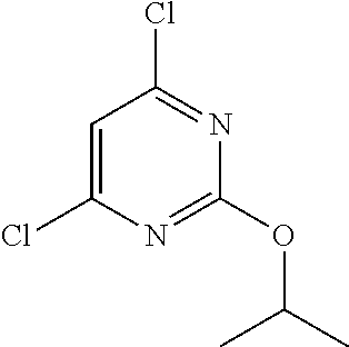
C1=C(Cl)N=C(OC(C)C)N=C1Cl
